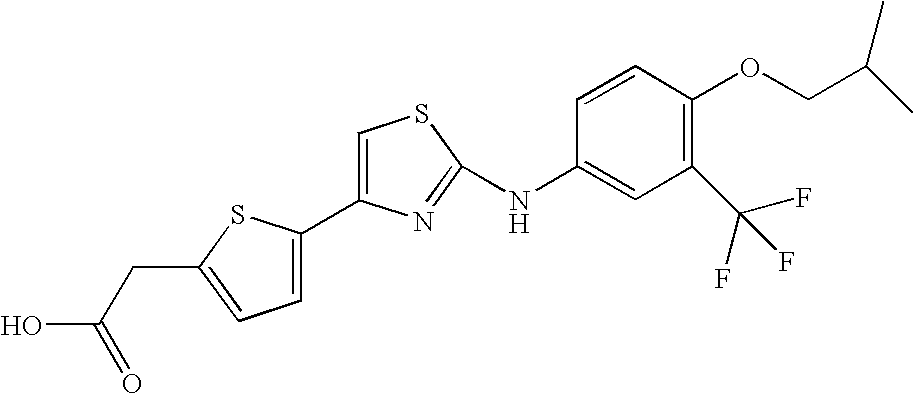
C1(C2=CC=C(CC(O)=O)S2)=CSC(NC2=CC(C(F)(F)F)=C(OCC(C)C)C=C2)=N1
